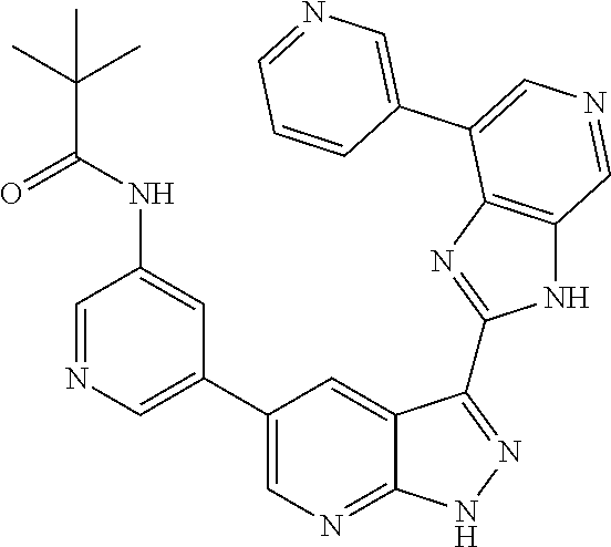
C1=NC=C(C2=CN=C3C(=C2)C(C2=NC4=C(N2)C=NC=C4C2=CN=CC=C2)=NN3)C=C1NC(C(C)(C)C)=O
